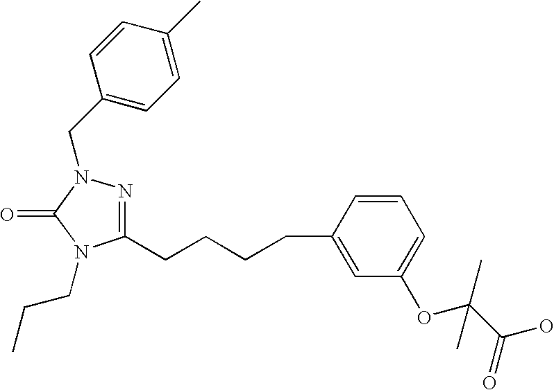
C1(CN2N=C(CCCCC3=CC(OC(C(O)=O)(C)C)=CC=C3)N(CCC)C2=O)=CC=C(C)C=C1
